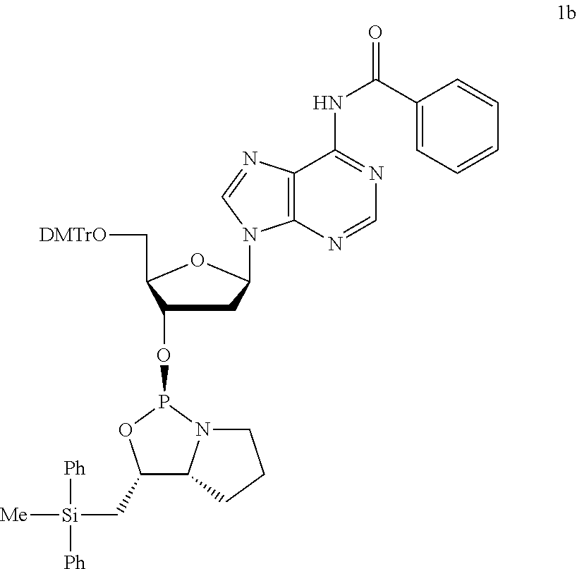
C1C(OP2OC(C[Si]([Ph])([Ph])[Me])C3N2CCC3)C(C[DMTrO])OC1N1C2=C(N=C1)C(NC(C1=CC=CC=C1)=O)=NC=N2
